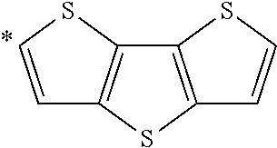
C12=C(SC=C1)C1=C(S2)C=CS1
